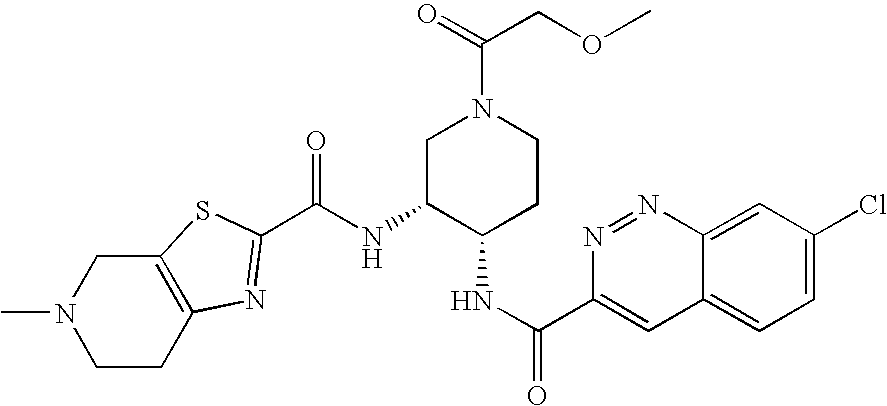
C(NC1C(NC(=O)C2=CC3=CC=C(Cl)C=C3N=N2)CCN(C(=O)COC)C1)(=O)C1=NC2=C(S1)CN(C)CC2
